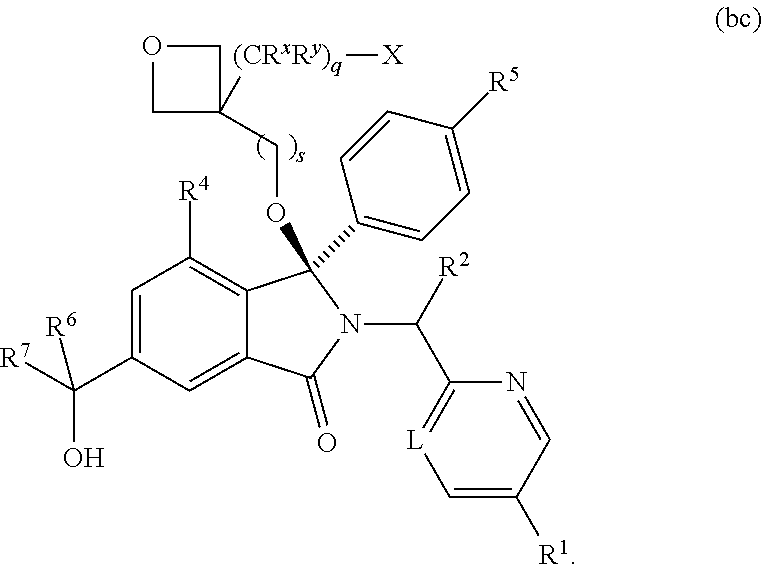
C1(C([R7])(O)[R6])=CC([R4])=C2C(=C1)C(=O)N(C(C1=[L]C=C([R1])C=N1)[R2])C2(C1=CC=C([R5])C=C1)OCC1([(CRxRy)q][X])COC1
